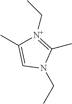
C(N1C(C)=[N+](CC)C(C)=C1)C
